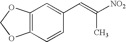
C12=C(OCO1)C=C(C=C([NO2])C)C=C2
